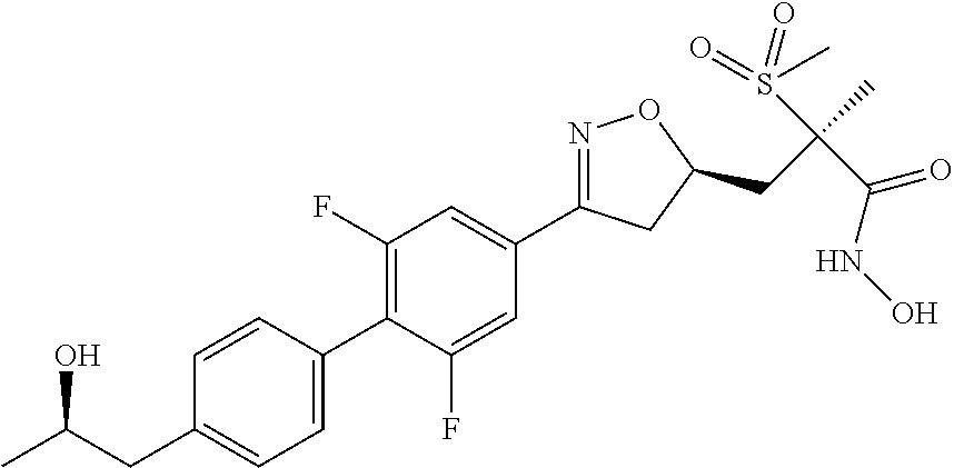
C1(F)=C(C2=CC=C(CC(C)O)C=C2)C(F)=CC(C2=NOC(CC(C)(S(=O)(C)=O)C(NO)=O)C2)=C1
